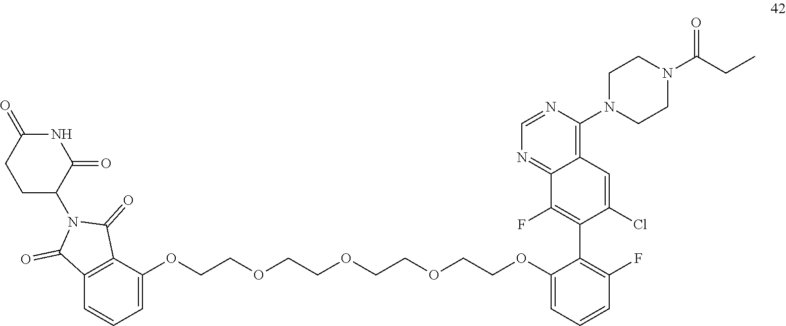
C1CN(C2=C3C(=NC=N2)C(F)=C(C2=C(F)C=CC=C2OCCOCCOCCOCCOC2=CC=CC4=C2C(=O)N(C2CCC(=O)NC2=O)C4=O)C(Cl)=C3)CCN1C(CC)=O
